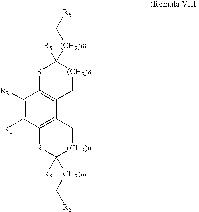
C1([R2])=C([R1])C2=C(C3=C1[R]C([(CH2)m]C[R6])([R5])[(CH2)n]C3)C[(CH2)n]C([(CH2)m]C[R6])([R5])[R]2
